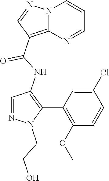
N12C(=C(C(NC3=C(C4=C(OC)C=CC(Cl)=C4)N(CCO)N=C3)=O)C=N1)N=CC=C2
